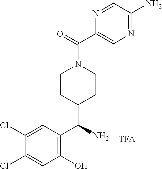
N1=CC(N)=NC=C1C(N1CCC(C(C2=C(O)C=C(Cl)C(Cl)=C2)N)CC1)=O.[TFA]
